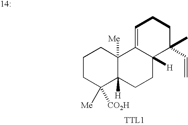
C1CC([CO2H])([Me])C2([H])C([Me])(C1)C1=CCCC(C)(C=C)C1([H])CC2
